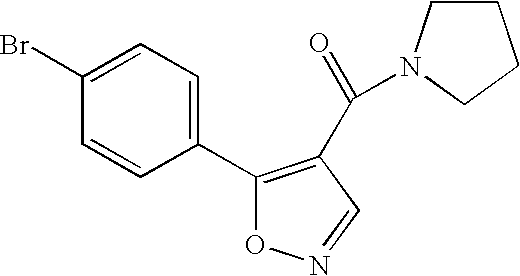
C1(C2=C(C(=O)N3CCCC3)C=NO2)=CC=C(Br)C=C1
